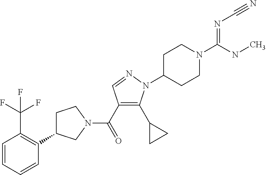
C1C(C2=C(C(F)(F)F)C=CC=C2)CN(C(=O)C2=C(C3CC3)N(C3CCN(C(=NC#N)NC)CC3)N=C2)C1
